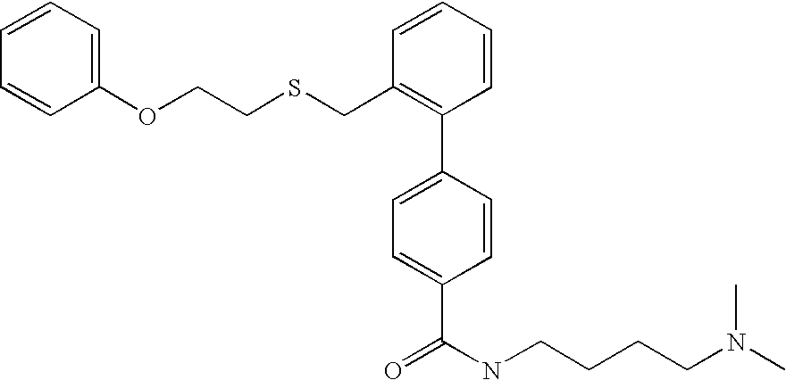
C(C1=C(C2=CC=C(C(=O)NCCCCN(C)C)C=C2)C=CC=C1)SCCOC1=CC=CC=C1
